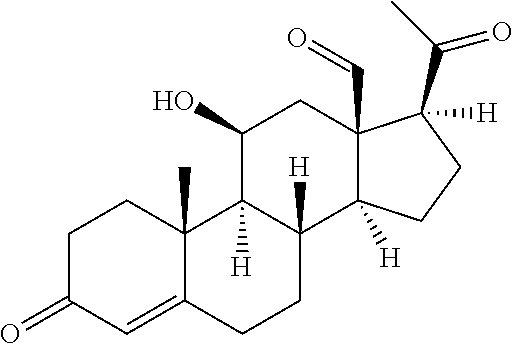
C1C(=O)C=C2C(C)(C1)C1([H])C([H])(CC2)C2([H])C(C=O)(CC1O)C([H])(C(C)=O)CC2
